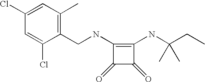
C1=C(Cl)C(CNC2=C(NC(CC)(C)C)C(=O)C2=O)=C(C)C=C1Cl
